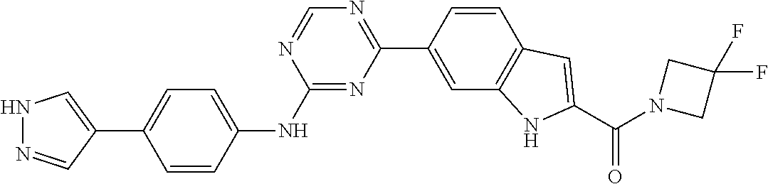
C1(C2=CNN=C2)=CC=C(NC2=NC(C3=CC4=C(C=C3)C=C(C(N3CC(F)(F)C3)=O)N4)=NC=N2)C=C1
